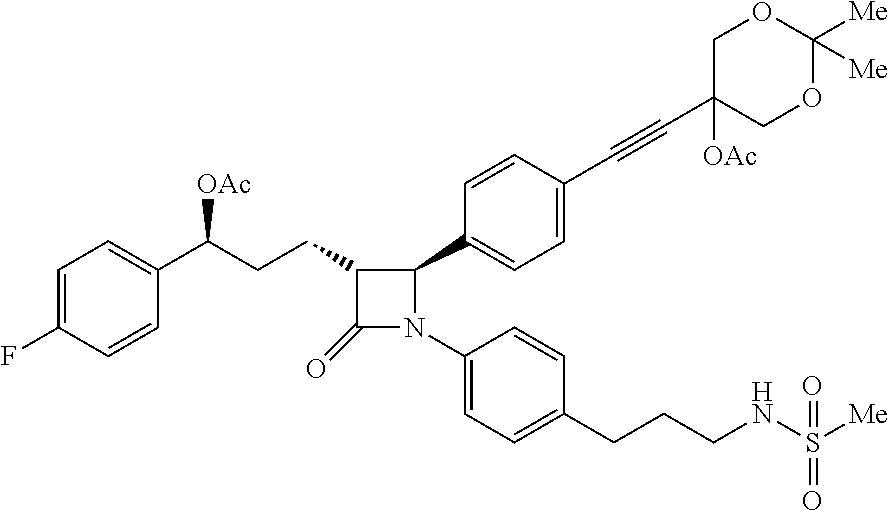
C1=C(F)C=CC(C(CCC2C(=O)N(C3=CC=C(CCCNS([Me])(=O)=O)C=C3)C2C2=CC=C(C#CC3([OAc])COC([Me])([Me])OC3)C=C2)[OAc])=C1
